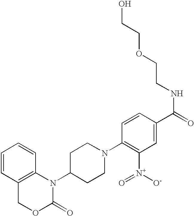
C1=CC2=C(C=C1)N(C1CCN(C3=C([N+](=O)[O-])C=C(C(=O)NCCOCCO)C=C3)CC1)C(=O)OC2
